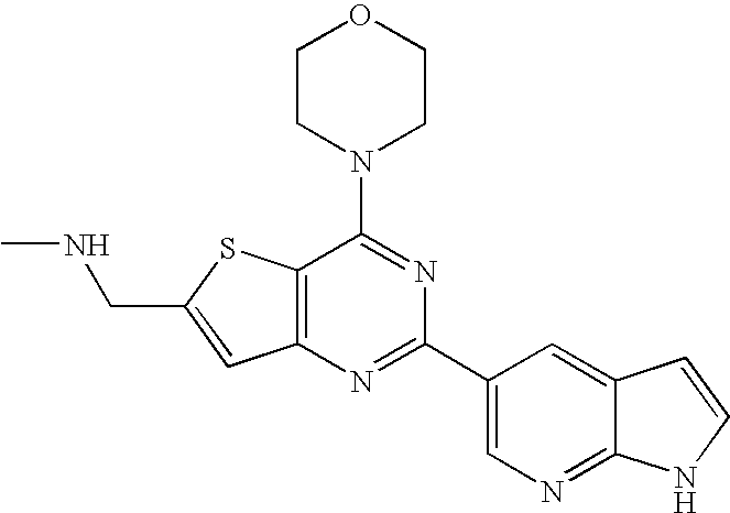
C1CN(C2=NC(C3=CN=C4C(=C3)C=CN4)=NC3=C2SC(CNC)=C3)CCO1
